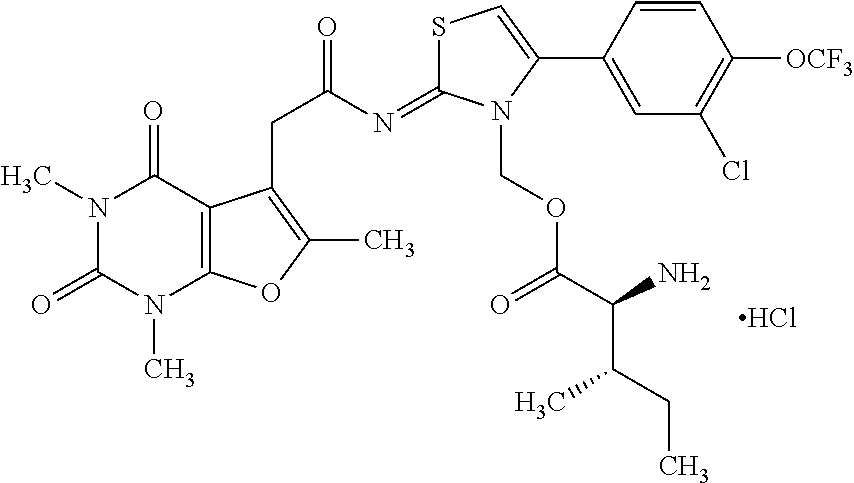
Cl.N1(C)C(=O)N(C)C2=C(C1=O)C(CC(=O)N=C1SC=C(C3=CC(Cl)=C([OCF3])C=C3)N1COC(=O)C(N)C(C)CC)=C(C)O2
